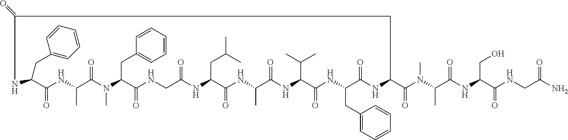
CN(C(C1NC(=O)C(CC2=CC=CC=C2)NC(=O)C(C(C)C)NC(=O)C(C)NC(=O)C(CC(C)C)NC(=O)CNC(=O)C(CC2=CC=CC=C2)N(C)C(=O)C(C)NC(=O)C(CC2=CC=CC=C2)NC(=O)C1)=O)C(C(NC(CO)C(NCC(=O)N)=O)=O)C
